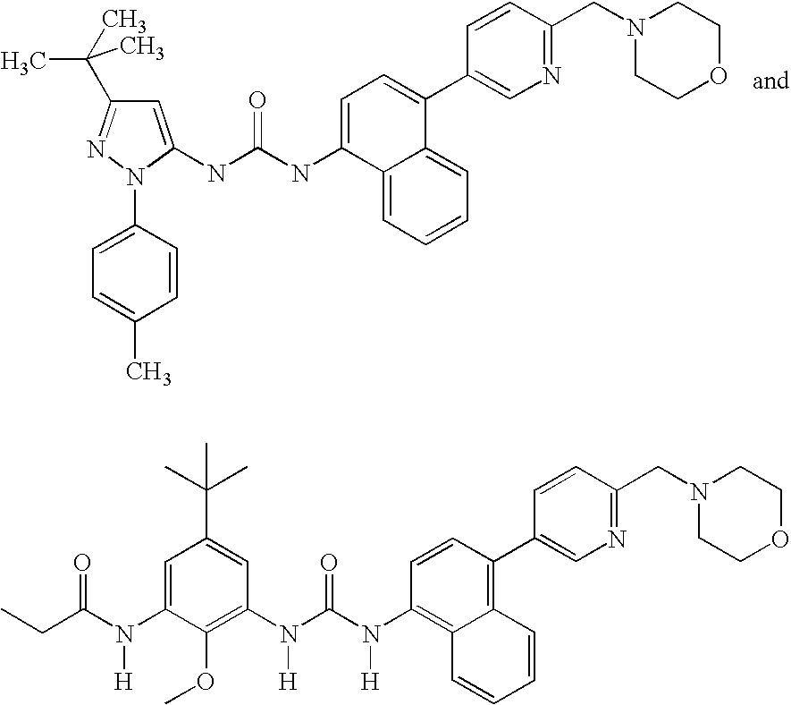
C1=C(NC(NC2=CC=C(C3=CN=C(CN4CCOCC4)C=C3)C3=CC=CC=C23)=O)N(C2=CC=C(C)C=C2)N=C1C(C)(C)C.N1(CC2=NC=C(C3=C4C(=C(N(C(N(C5=C(OC)C(N(C(CC)=O)[H])=CC(C(C)(C)C)=C5)[H])=O)[H])C=C3)C=CC=C4)C=C2)CCOCC1
